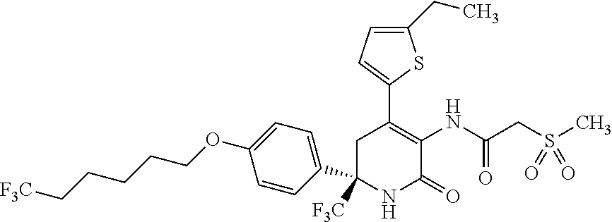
C1=CC(C2([F3C])CC(C3=CC=C(CC)S3)=C(NC(=O)CS(C)(=O)=O)C(=O)N2)=CC=C1OCCCCC[F3C]
